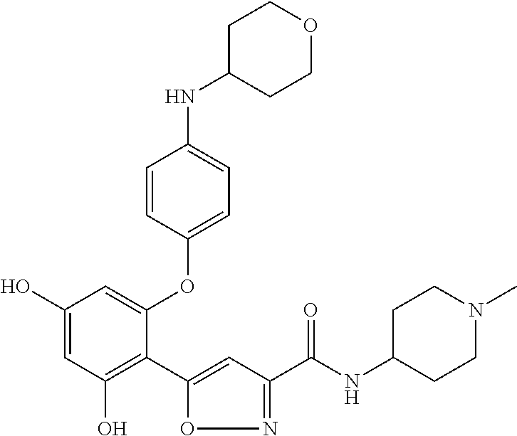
C1(O)=CC(O)=C(C2=CC(C(NC3CCN(C)CC3)=O)=NO2)C(OC2=CC=C(NC3CCOCC3)C=C2)=C1
